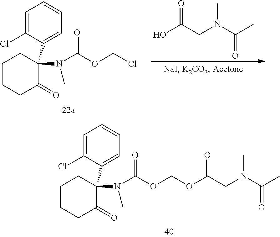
C1=C(Cl)C(C2(N(C(=O)OCOC(CN(C(C)=O)C)=O)C)C(=O)CCCC2)=CC=C1.OC(CN(C(C)=O)C)=O.C1=C(Cl)C(C2(N(C(=O)OCCl)C)C(=O)CCCC2)=CC=C1
